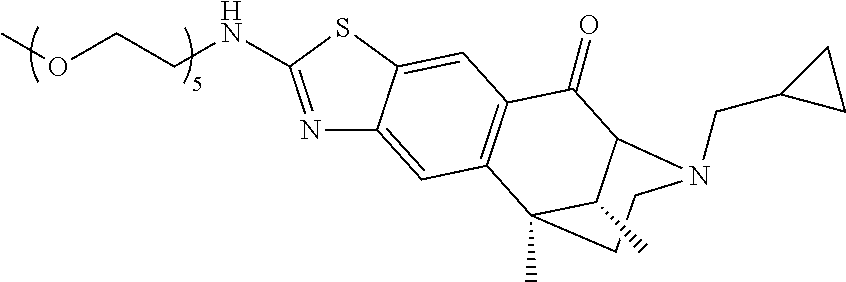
N1=C(NCCOC)SC2=CC3=C(C=C12)C1(C)CCN(CC2CC2)C(C3=O)C1C
